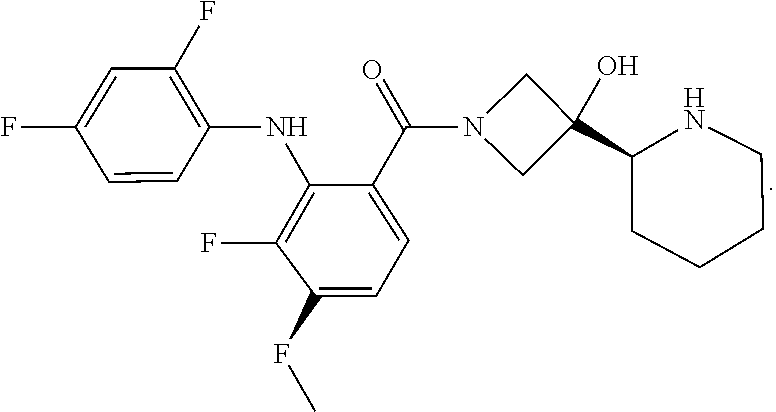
FC1=CC(F)=C(NC2=C(F)C(FC)=CC=C2C(N2CC(C3CCCCN3)(O)C2)=O)C=C1
